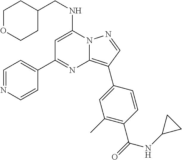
N12C(=C(C3=CC(C)=C(C(=O)NC4CC4)C=C3)C=N1)N=C(C1=CC=NC=C1)C=C2NCC1CCOCC1
